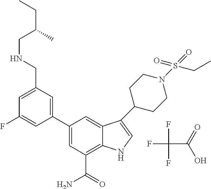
FC(C(=O)O)(F)F.C1=C(CNCC(CC)C)C=C(C2=CC(C(=O)N)=C3C(=C2)C(C2CCN(S(=O)(=O)CC)CC2)=CN3)C=C1F
